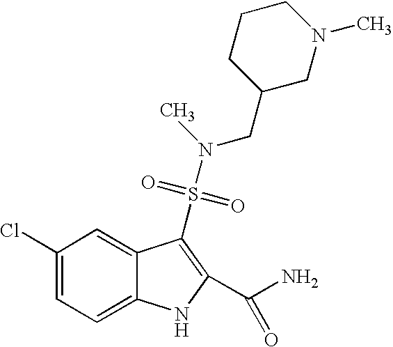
C1(Cl)=CC=C2C(=C1)C(S(=O)(=O)N(C)CC1CN(C)CCC1)=C(C(N)=O)N2
